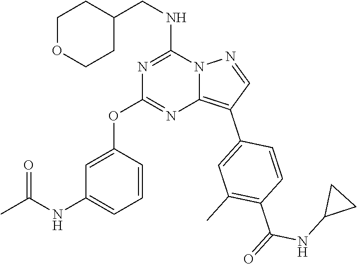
C1OCCC(CNC2=NC(OC3=CC(NC(C)=O)=CC=C3)=NC3=C(C4=CC(C)=C(C(=O)NC5CC5)C=C4)C=NN23)C1
